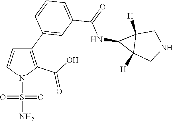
C1(C2=CC(C(NC3C4([H])C3([H])CNC4)=O)=CC=C2)=C(C(O)=O)N(S(N)(=O)=O)C=C1
